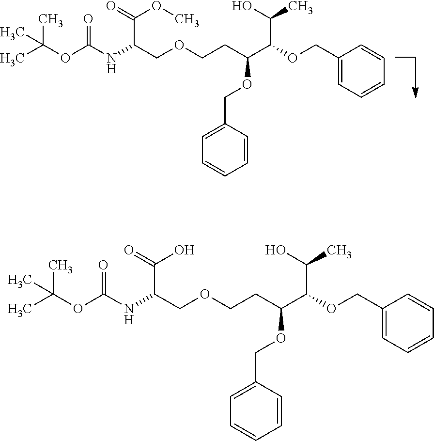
CC(OC(NC(COCCC(C(OCC1=CC=CC=C1)C(O)C)OCC1=CC=CC=C1)C(=O)O)=O)(C)C.CC(OC(NC(COCCC(C(OCC1=CC=CC=C1)C(O)C)OCC1=CC=CC=C1)C(=O)OC)=O)(C)C
